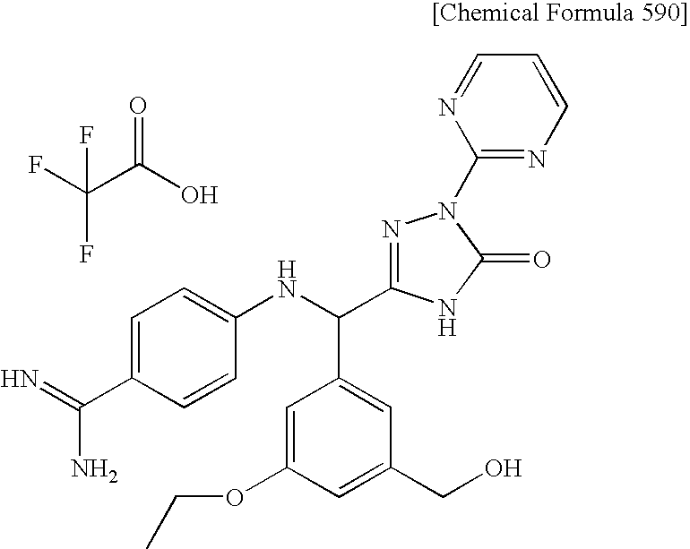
C1=C(OCC)C=C(CO)C=C1C(NC1=CC=C(C(=N)N)C=C1)C1=NN(C2=NC=CC=N2)C(=O)N1.C(C(O)=O)(F)(F)F
